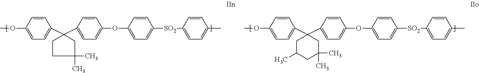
COC1=CC=C(C2(C3=CC=C(OC4=CC=C([SO2]C5=CC=C(C)C=C5)C=C4)C=C3)CCC(C)(C)C2)C=C1.COC1=CC=C(C2(C3=CC=C(OC4=CC=C([SO2]C5=CC=C(C)C=C5)C=C4)C=C3)CC(C)CC(C)(C)C2)C=C1
